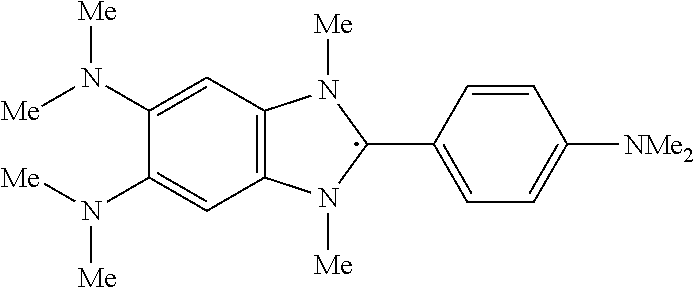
[Me]N(C1=CC2=C(C=C1N([Me])[Me])N([Me])C(C1=CC=C([NMe2])C=C1)N2[Me])[Me]
